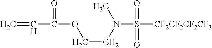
C=CC(=O)OCCN(C)S(=O)(=O)[CF2CF2CF2CF3]
